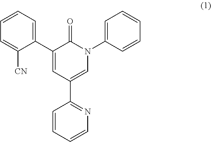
C1=CC=CN=C1C1=CN(C2=CC=CC=C2)C(=O)C(C2=CC=CC=C2[CN])=C1
